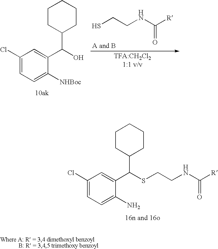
C1(Cl)=CC=C([NHBoc])C(C(O)C2CCCCC2)=C1.SCCNC([R])=O.C1(Cl)=CC=C(N)C(C(SCCNC([R])=O)C2CCCCC2)=C1
